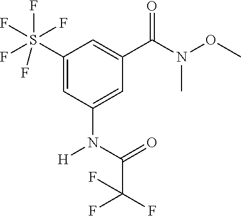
C1(S(F)(F)(F)(F)F)=CC(N([H])C(C(F)(F)F)=O)=CC(C(N(OC)C)=O)=C1
